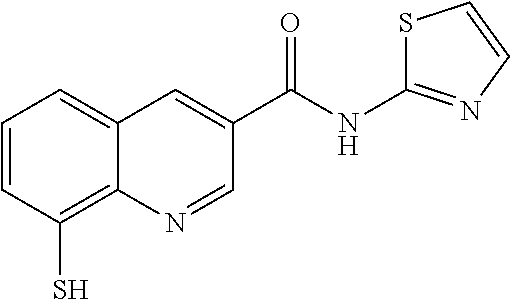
C1=CC(S)=C2C(=C1)C=C(C(NC1=NC=CS1)=O)C=N2
